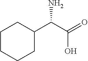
C1CCCC(C(C(=O)O)N)C1
